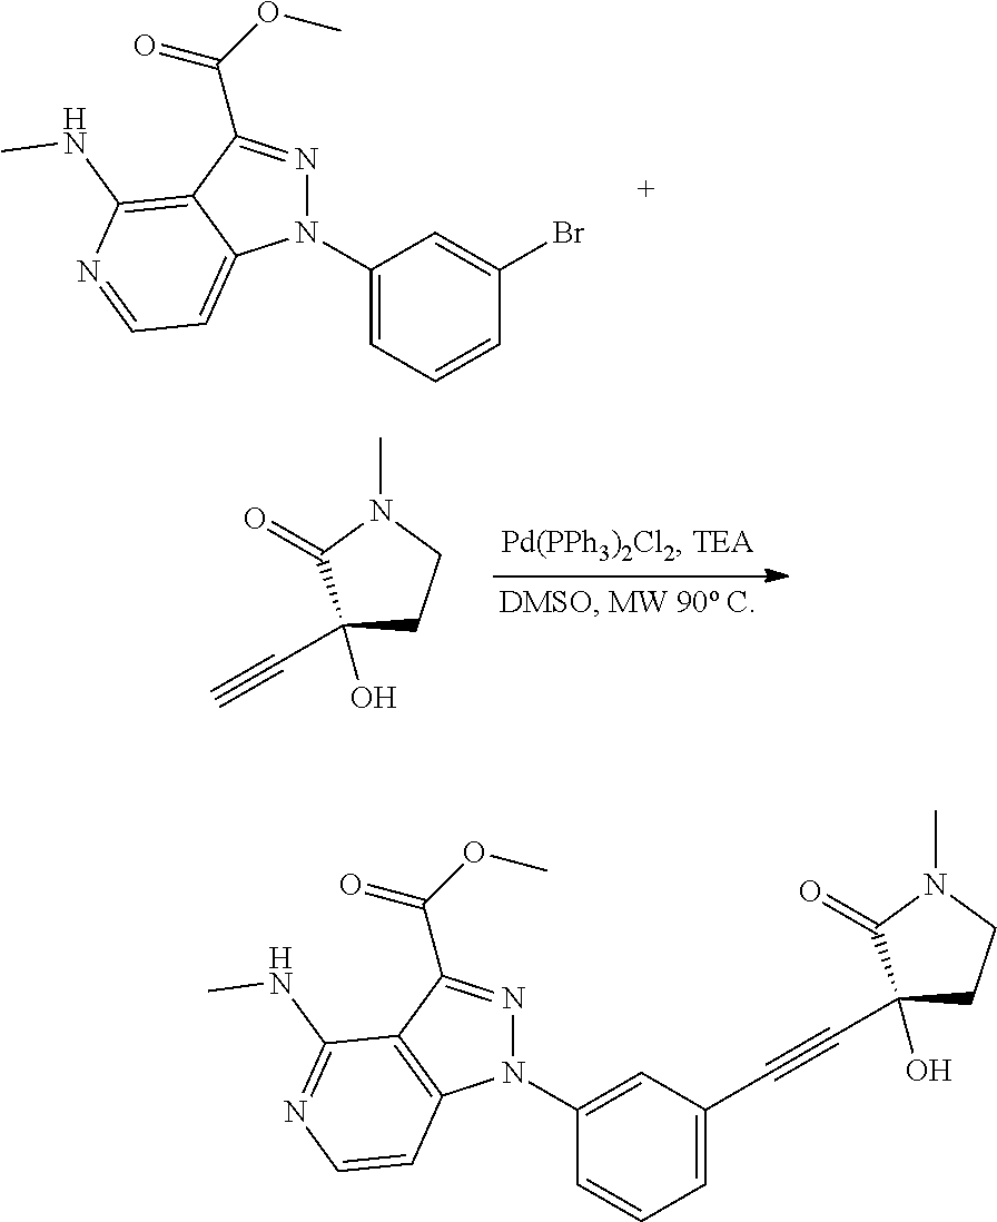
C1(N2N=C(C(OC)=O)C3=C(NC)N=CC=C23)=CC=CC(Br)=C1.C1(C#C)(O)CCN(C)C1=O.C1(N2N=C(C(OC)=O)C3=C2C=CN=C3NC)=CC(C#CC2(O)CCN(C)C2=O)=CC=C1
